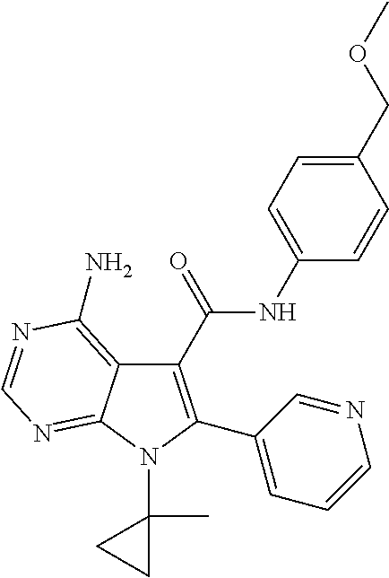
C1(C(NC2=CC=C(COC)C=C2)=O)=C(C2=CC=CN=C2)N(C2(C)CC2)C2=NC=NC(N)=C12
